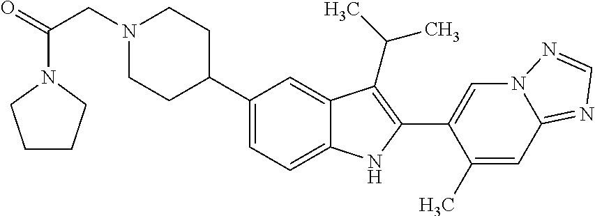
N1(CC(N2CCCC2)=O)CCC(C2=CC=C3C(=C2)C(C(C)C)=C(C2=CN4C(=NC=N4)C=C2C)N3)CC1
